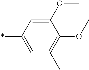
C1(OC)=CC(*)=CC(C)=C1OC
